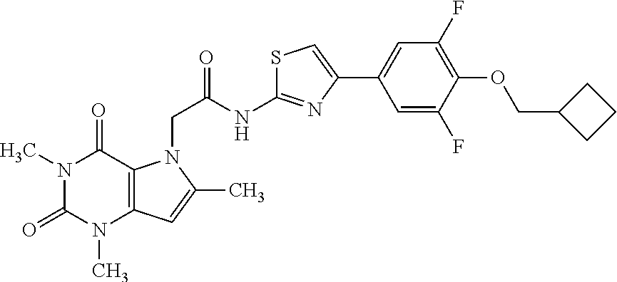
N1(C)C(=O)N(C)C2=C(C1=O)N(CC(=O)NC1=NC(C3=CC(F)=C(OCC4CCC4)C(F)=C3)=CS1)C(C)=C2
